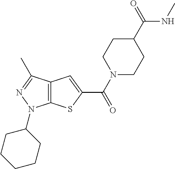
C12=C(C(C)=NN1C1CCCCC1)C=C(C(N1CCC(C(=O)NC)CC1)=O)S2
